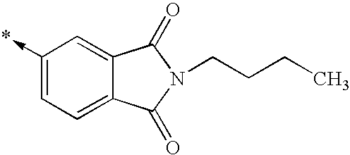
C1(->*)=CC=C2C(=C1)C(=O)N(CCCC)C2=O
